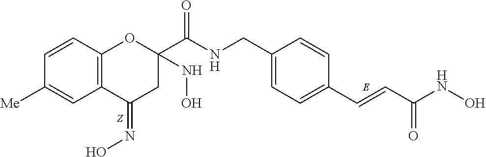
C1=C(CNC(C2(NO)OC3=C(C(=NO)C2)C=C([Me])C=C3)=O)C=CC(C=CC(NO)=O)=C1
